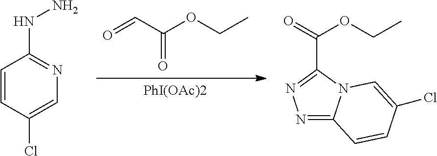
[PhI(OAc)2].O=CC(OCC)=O.C1=CC(Cl)=CN=C1NN.N1=C2N(C(C(=O)OCC)=N1)C=C(Cl)C=C2
